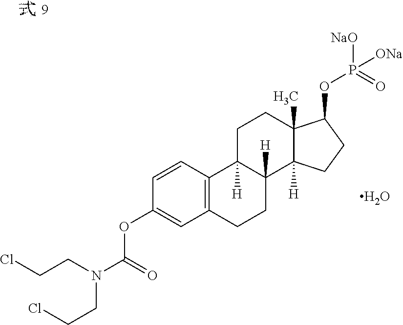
C1C2([H])C([H])(C3([H])C(C)(C1)C(OP(=O)([NaO])[ONa])CC3)CCC1=C2C=CC(OC(N(CCCl)CCCl)=O)=C1.O
